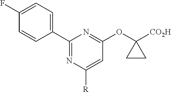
C1(C2=CC=C(F)C=C2)=NC([R])=CC(OC2([CO2H])CC2)=N1
